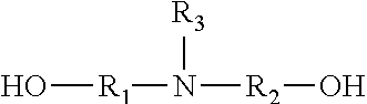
O[R1]N([R2]O)[R3]
